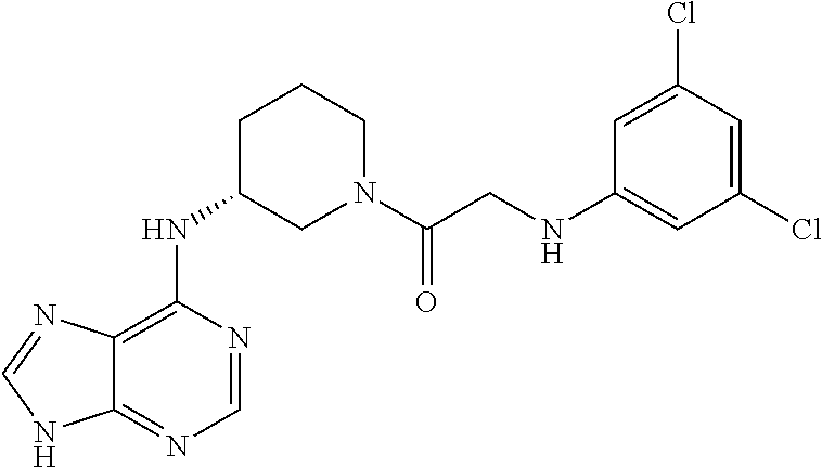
N(C1CN(C(CNC2=CC(Cl)=CC(Cl)=C2)=O)CCC1)C1=C2C(=NC=N1)NC=N2
